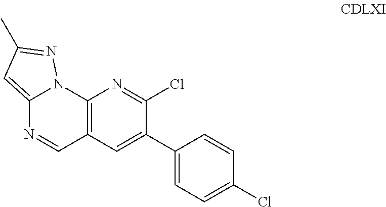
C12=CC(C)=NN1C1=C(C=N2)C=C(C2=CC=C(Cl)C=C2)C(Cl)=N1
